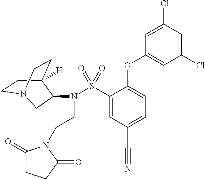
N(S(C1=CC(C#N)=CC=C1OC1=CC(Cl)=CC(Cl)=C1)(=O)=O)(CCN1C(=O)CCC1=O)C1C2([H])CCN(CC2)C1
